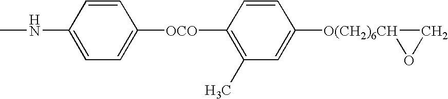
CNC1=CC=C([OCO]C2=C(C)C=C([O(CH2)6CH]3OC3)C=C2)C=C1
